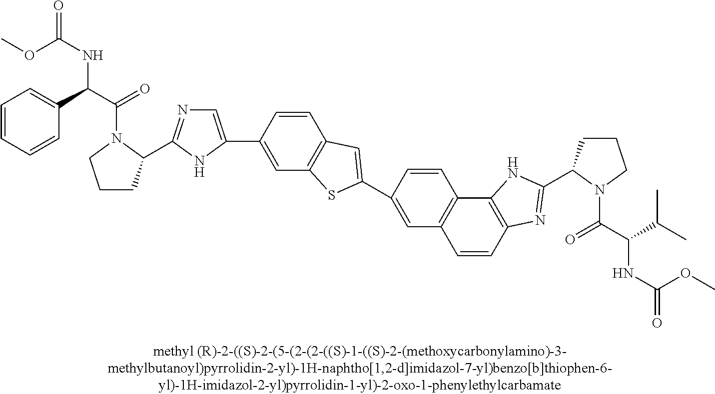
C1=CC(C2=CC3=C(C=C(C4=CN=C(C5CCCN5C(C(C5=CC=CC=C5)NC(=O)OC)=O)N4)C=C3)S2)=CC2=C1C1=C(C=C2)N=C(C2CCCN2C(C(C(C)C)NC(=O)OC)=O)N1
